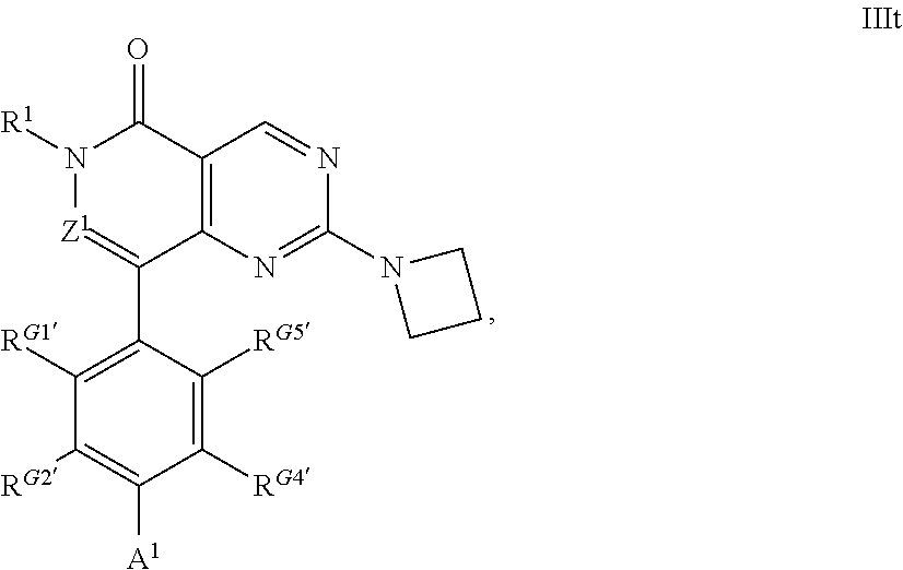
N1=CC2=C(C(C3=C([RG1])C([RG2])=C([A1])C([RG4])=C3[RG5])=[Z1]N([R1])C2=O)N=C1N1CCC1
